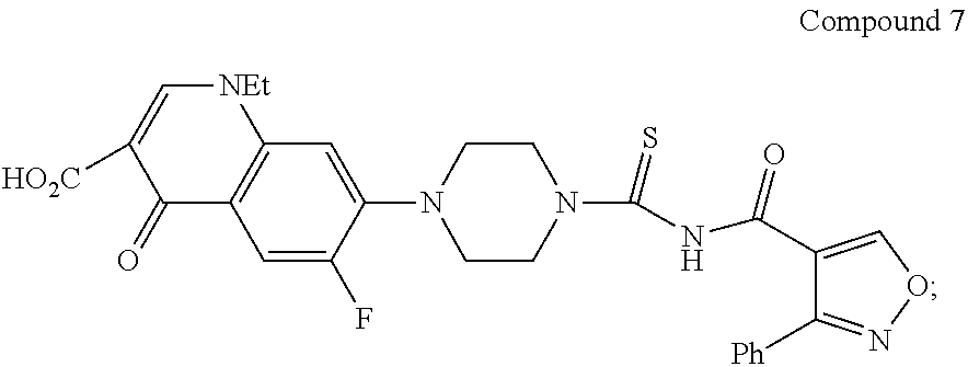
C1(=O)C2=C([NEt]C=C1[HO2C])C=C(N1CCN(C(=S)NC(C3=CON=C3[Ph])=O)CC1)C(F)=C2
